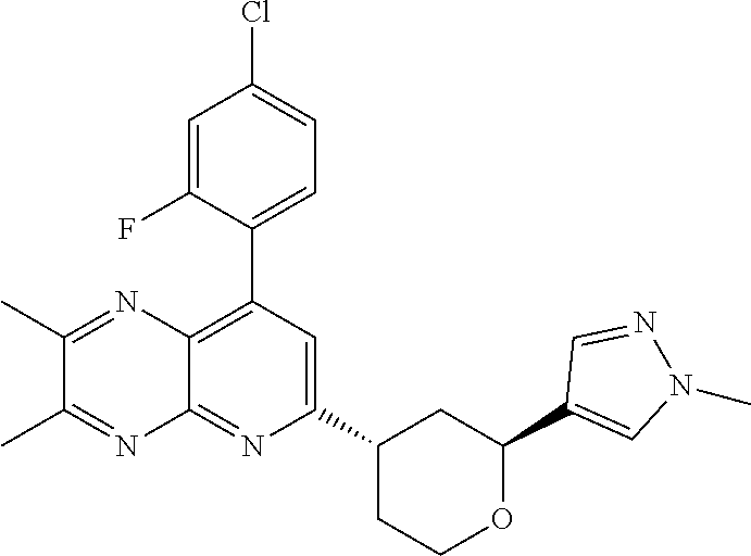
C1(C2=CN(C)N=C2)OCCC(C2=CC(C3=CC=C(Cl)C=C3F)=C3C(=N2)N=C(C)C(C)=N3)C1
